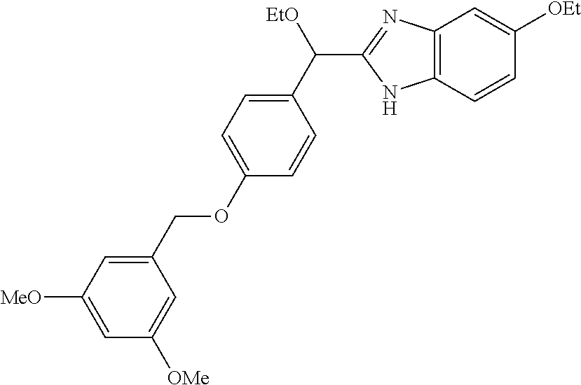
C1(OCC2=CC([MeO])=CC([OMe])=C2)=CC=C(C([EtO])C2=NC3=C(N2)C=CC([OEt])=C3)C=C1
